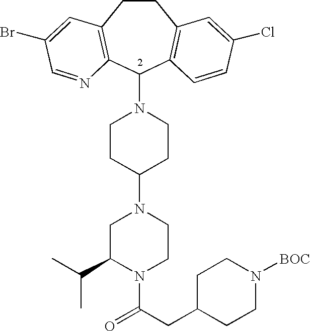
C1CC(N2CC(C(C)C)N(C(CC3CCN([BOC])CC3)=O)CC2)CCN1C1C2=C(CCC3=C1C=CC(Cl)=C3)C=C(Br)C=N2
